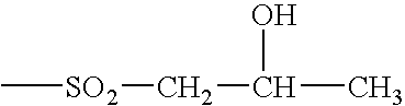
C[SO2]CC(O)C
